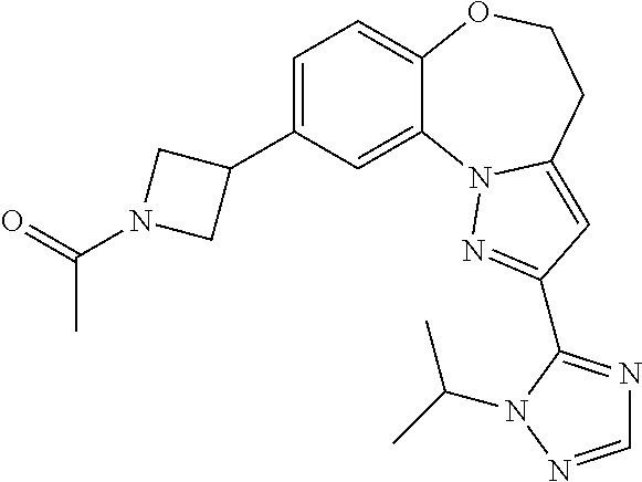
C1=C(C2CN(C(C)=O)C2)C=C2C(=C1)OCCC1=CC(C3=NC=NN3C(C)C)=NN21
